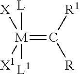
C(=[M]([X1])([X])([L])[L1])([R1])[R]
